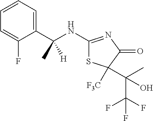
CC(C1=CC=CC=C1F)(NC1=NC(=O)C(C(C)(C(F)(F)F)O)([F3C])S1)[H]
